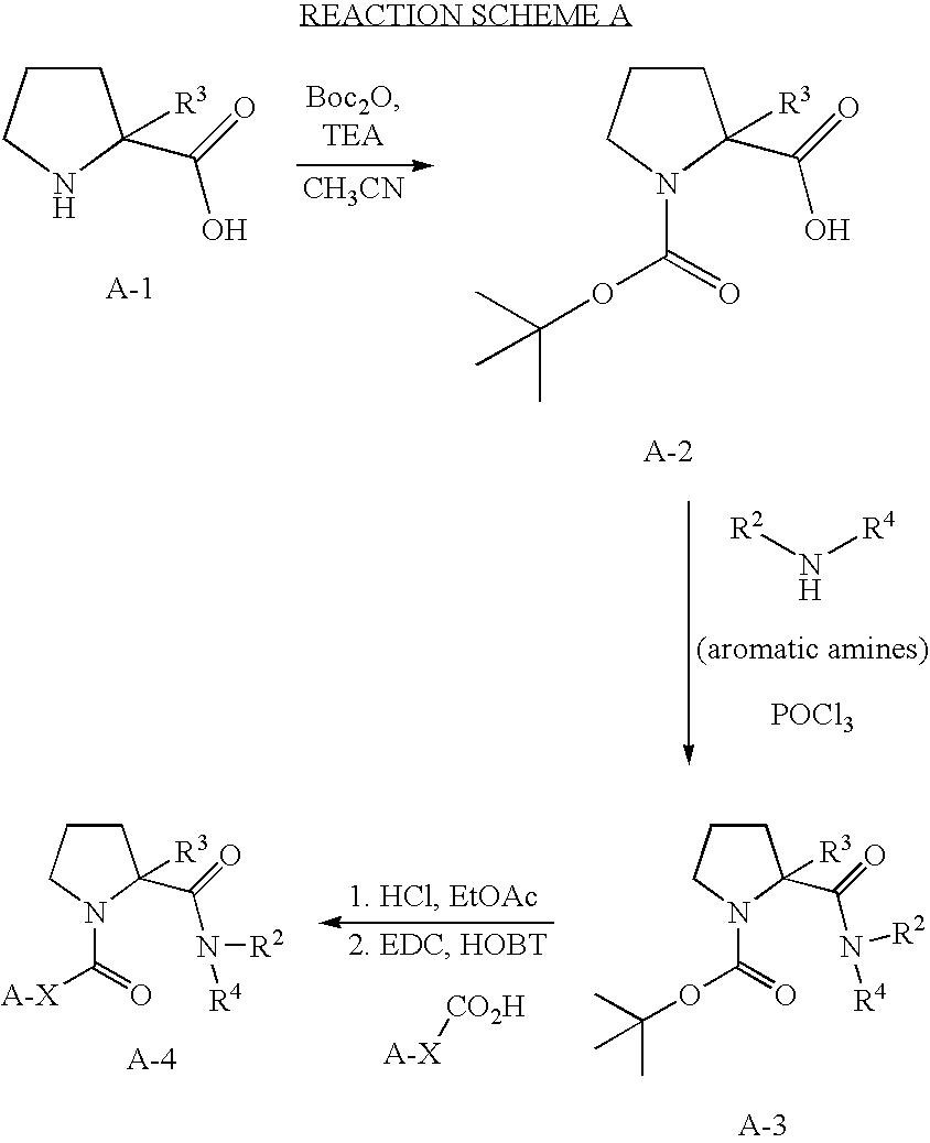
C1CCNC1([R3])C(=O)O.[CH3CN].C1CCN(C(=O)OC(C)(C)C)C1([R3])C(=O)O.[R2]N[R4].[POCl3].[A-X][CO2H].C1CCN(C(=O)OC(C)(C)C)C1([R3])C(=O)N([R2])[R4].C1CCN(C(=O)[A-X])C1([R3])C(=O)N([R2])[R4]
